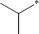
CC(*)C
